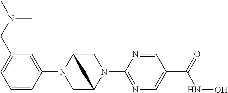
C1=CC(N2CC3N(C4=NC=C(C(=O)NO)C=N4)CC2C3)=CC(CN(C)C)=C1
